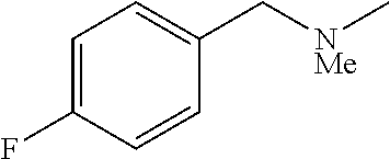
C1=C(F)C=CC(C[NMe]C)=C1
